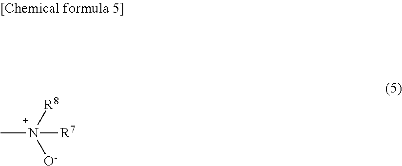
CN([R8])([O-])[R7]
